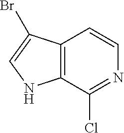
C12=C(C(Cl)=NC=C1)NC=C2Br
